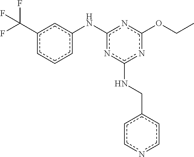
CCOc1nc(Nc2cccc(C(F)(F)F)c2)nc(NCc2ccncc2)n1
